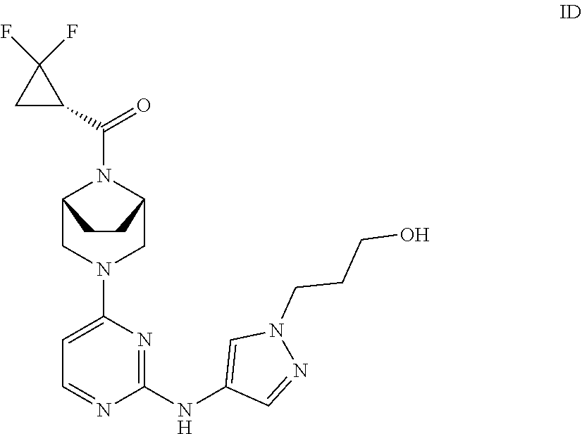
C12CN(C3=CC=NC(NC4=CN(CCCO)N=C4)=N3)CC(N1C(C1C(F)(F)C1)=O)CC2
